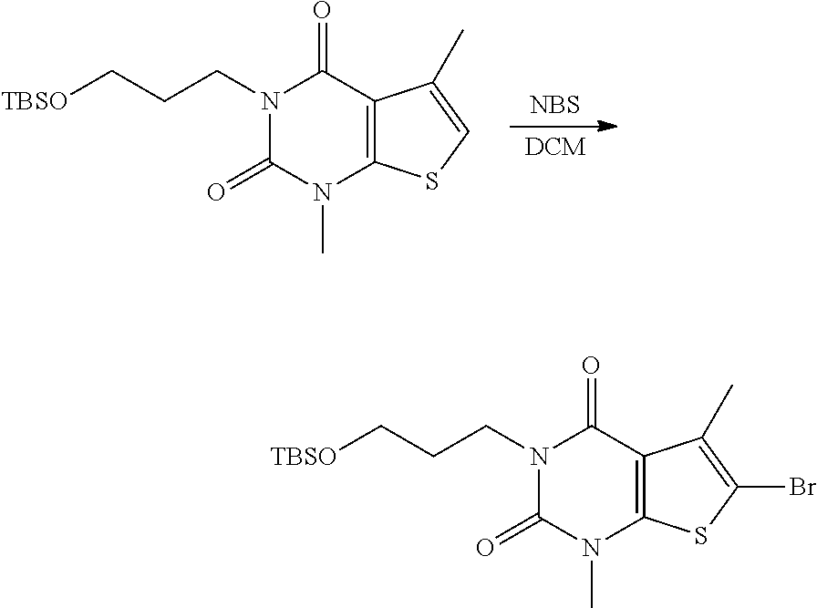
N1(CCC[TBSO])C(=O)N(C)C2=C(C1=O)C(C)=CS2.[NBS].N1(CCC[TBSO])C(=O)N(C)C2=C(C1=O)C(C)=C(Br)S2
